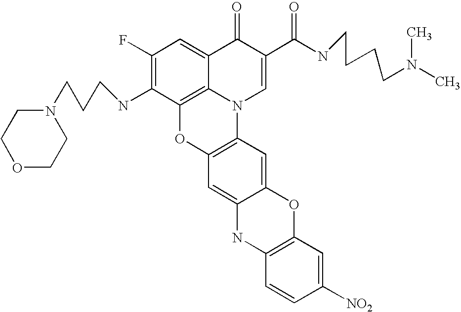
C1(F)=C(NCCCN2CCOCC2)C2=C3C(=C1)C(=O)C(C(NCCCCN(C)C)=O)=CN3C1=C(O2)C=C2C(=C1)OC1=C(N2)C=CC([NO2])=C1
